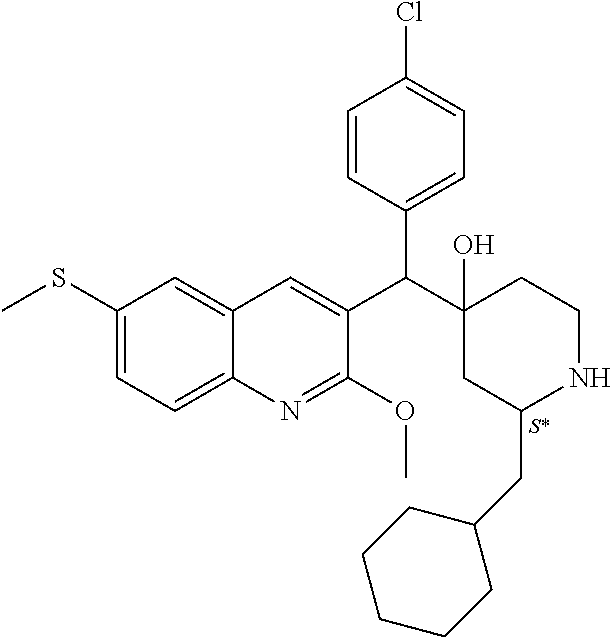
C1(SC)=CC=C2C(=C1)C=C(C(C1(O)CC(CC3CCCCC3)NCC1)C1=CC=C(Cl)C=C1)C(OC)=N2.[S*]
